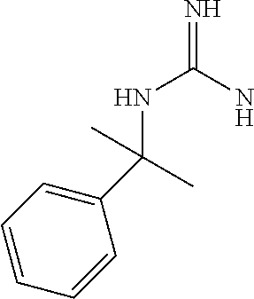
N(C(N)=N)C(C)(C)C1=CC=CC=C1
